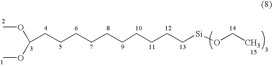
C(CCCCCCCCCC[Si]OCC)(OC)OC
